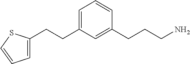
C1(CCC2=CC=CS2)=CC=CC(CCCN)=C1
